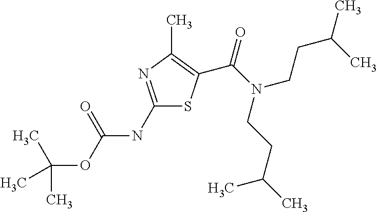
C1(NC(OC(C)(C)C)=O)=NC(C)=C(C(=O)N(CCC(C)C)CCC(C)C)S1
